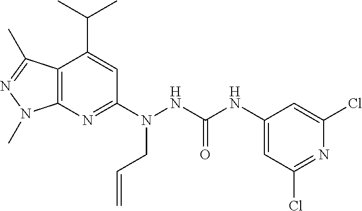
C12=C(N=C(N(NC(NC3=CC(Cl)=NC(Cl)=C3)=O)CC=C)C=C1C(C)C)N(C)N=C2C
